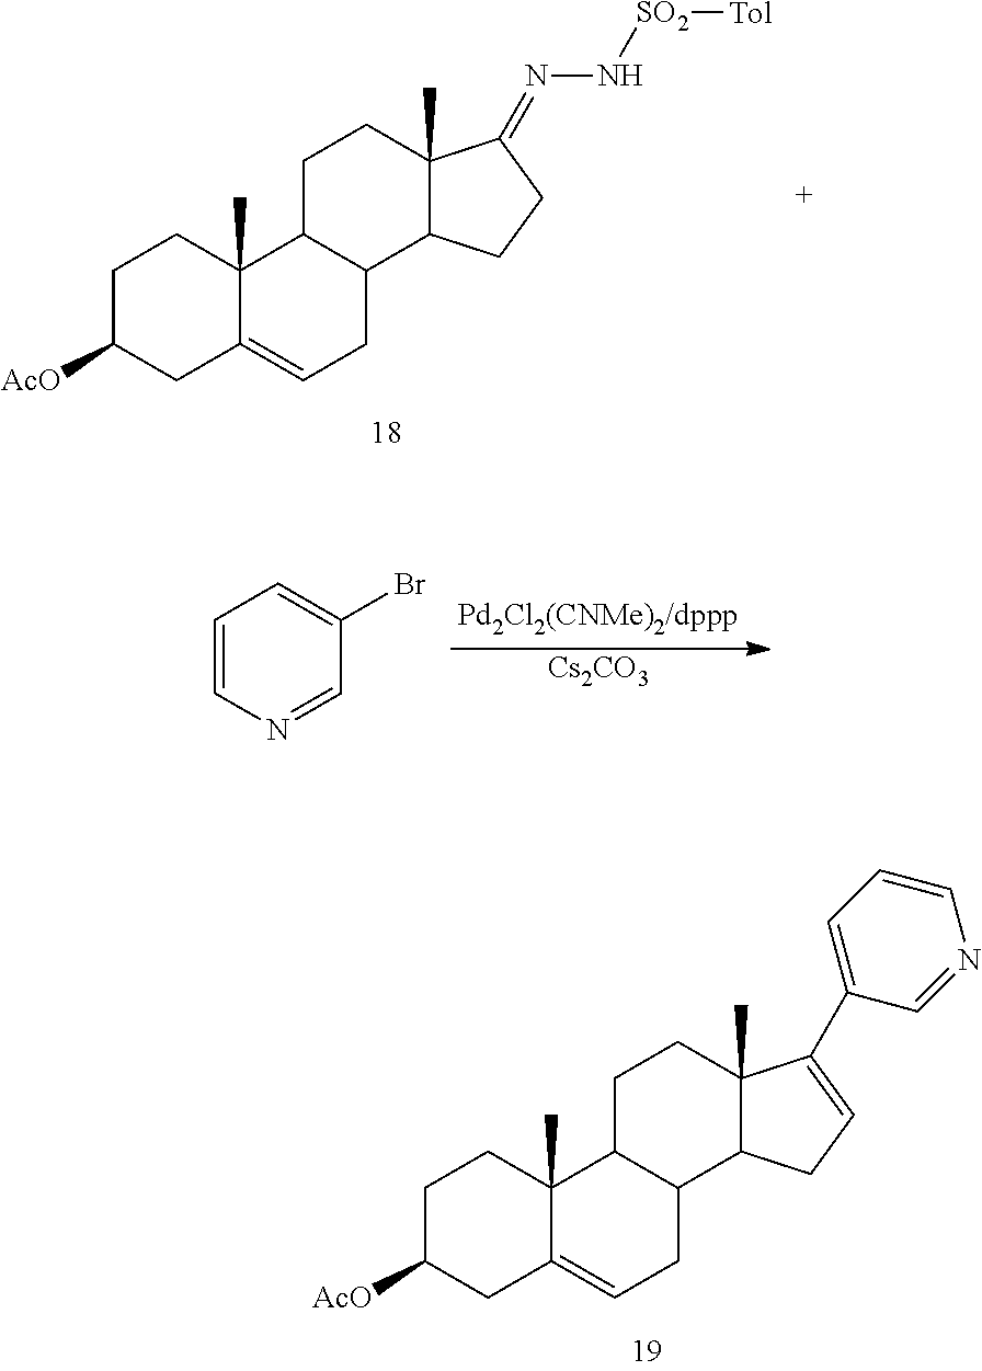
C1C([AcO])CC2=CCC3C(C2(C)C1)CCC1(C)C3CC=C1C1=CC=CN=C1.C1C([AcO])CC2=CCC3C(C2(C)C1)CCC1(C)C3CCC1=NN[SO2][Tol].C1=CN=CC(Br)=C1.[Cs2CO3]
